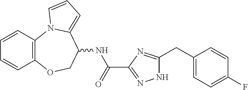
C1=CC2=C(C=C1)OCC(NC(C1=NNC(CC3=CC=C(F)C=C3)=N1)=O)C1=CC=CN21
